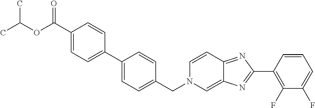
C1(C(OC(C)C)=O)=CC=C(C2=CC=C(CN3C=C4C(=NC(C5=C(F)C(F)=CC=C5)=N4)C=C3)C=C2)C=C1
